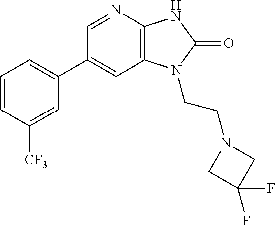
C1(C2=CC=CC([CF3])=C2)=CC2=C(N=C1)NC(=O)N2CCN1CC(F)(F)C1
